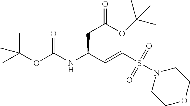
C1N(S(C=CC(NC(OC(C)(C)C)=O)CC(=O)OC(C)(C)C)(=O)=O)CCOC1
